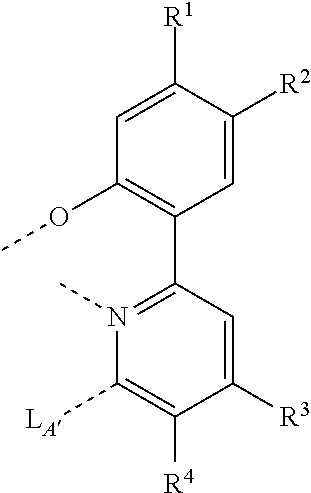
C1([R3])=CC(C2=C(OC)C=C([R1])C([R2])=C2)=N(C)C([LA])=C1[R4]
